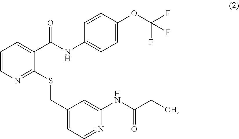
C1=CN=C(SCC2=CC=NC(NC(C[OH])=O)=C2)C(C(NC2=CC=C(OC(F)(F)F)C=C2)=O)=C1
